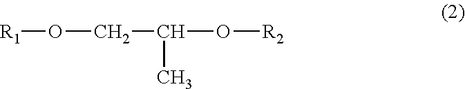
[R1]OCC(O[R2])C
